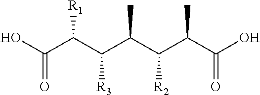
OC(C(C(C(C(C(C(O)=O)C)[R2])C)[R3])[R1])=O
